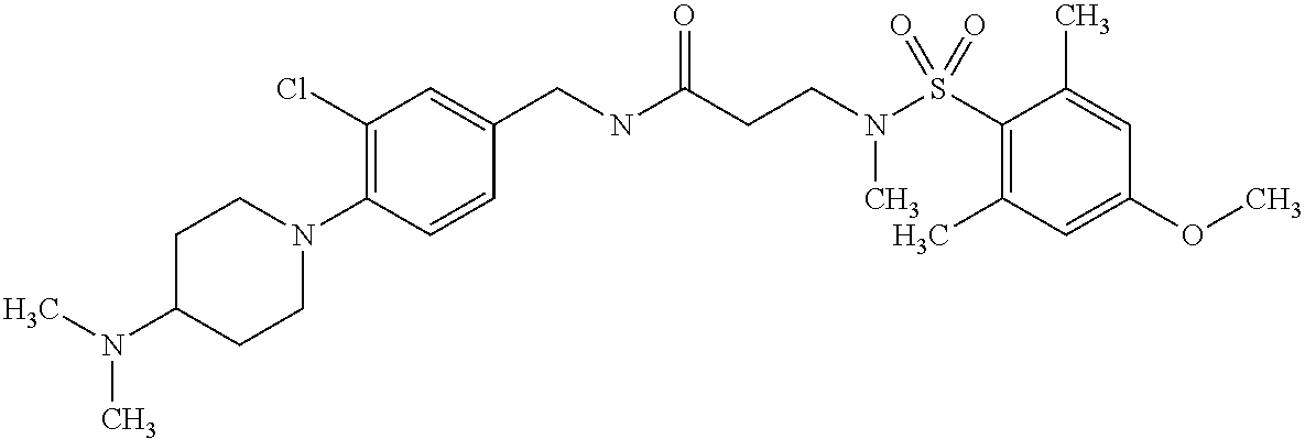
C1(CNC(CCN(S(C2=C(C)C=C(OC)C=C2C)(=O)=O)C)=O)=CC(Cl)=C(N2CCC(N(C)C)CC2)C=C1
